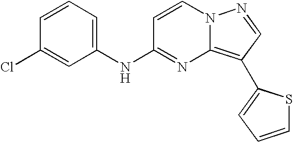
C1=CC=C(NC2=NC3=C(C4=CC=CS4)C=NN3C=C2)C=C1Cl
